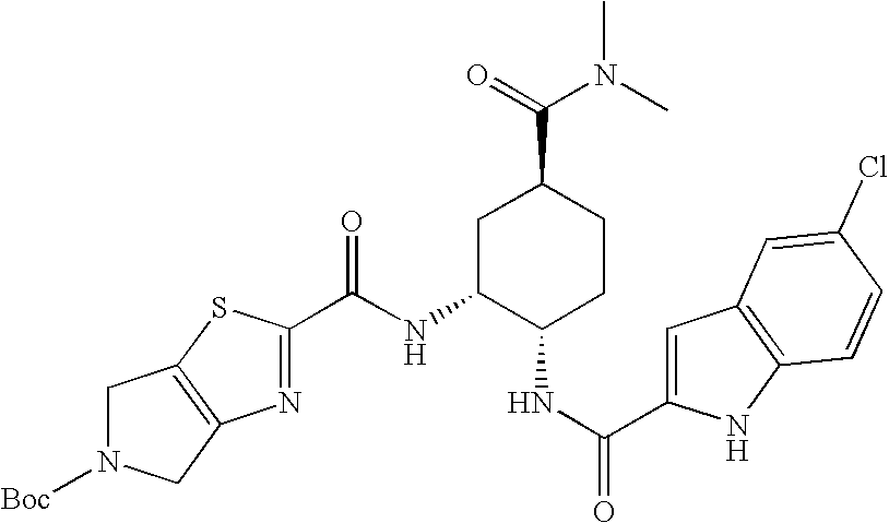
C1N([Boc])CC2=C1SC(C(NC1C(NC(C3=CC4=C(N3)C=CC(Cl)=C4)=O)CCC(C(=O)N(C)C)C1)=O)=N2
